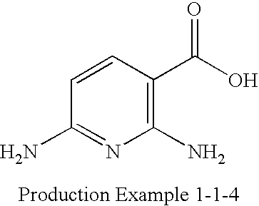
C1(N)=NC(N)=C(C(O)=O)C=C1
